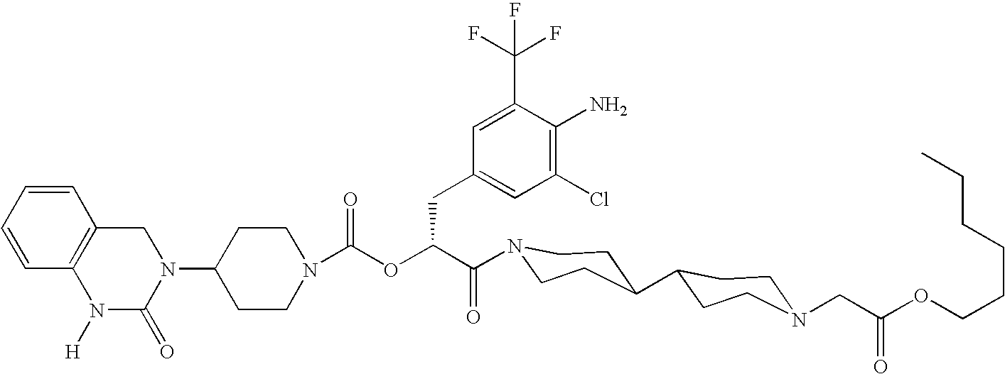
N1(C2CCN(C(OC(C(=O)N3CCC(C4CCN(CC(OCCCCCC)=O)CC4)CC3)CC3=CC(Cl)=C(N)C(C(F)(F)F)=C3)=O)CC2)CC2=C(N([H])C1=O)C=CC=C2
